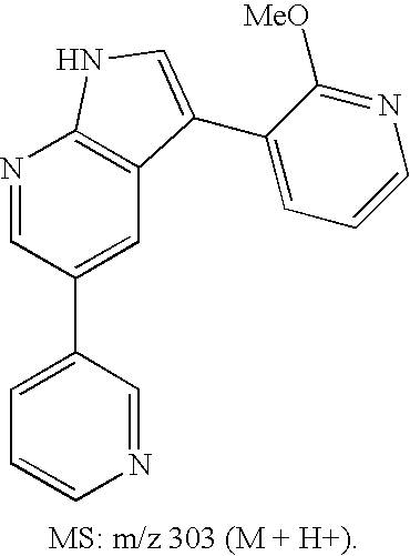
C1=C(C2=CC3=C(N=C2)NC=C3C2=CC=CN=C2[MeO])C=NC=C1
